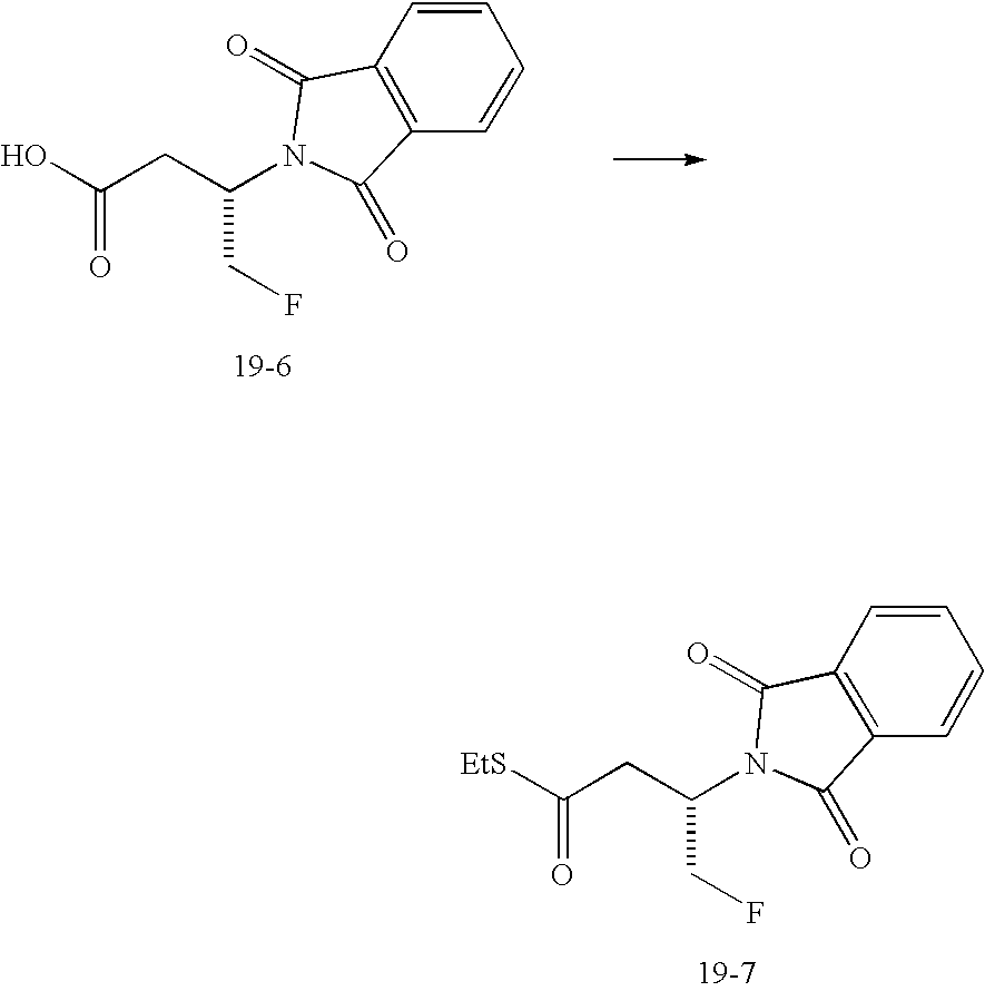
[EtS]C(CC(CF)N1C(=O)C2=C(C1=O)C=CC=C2)=O.OC(CC(CF)N1C(=O)C2=C(C1=O)C=CC=C2)=O
